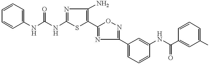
C1(NC(=O)NC2=CC=CC=C2)=NC(N)=C(C2=NC(C3=CC=CC(NC(=O)C4=CC(C)=CC=C4)=C3)=NO2)S1
